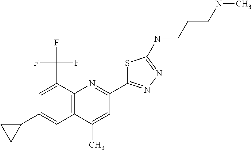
C1(C)=CC(C2=NN=C(NCCCNC)S2)=NC2=C1C=C(C1CC1)C=C2C(F)(F)F
